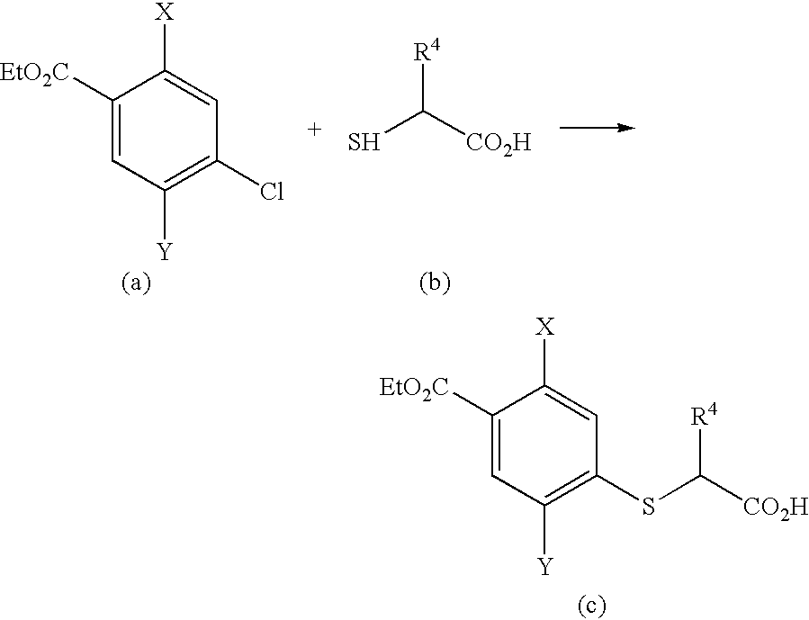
C1([EtO2C])=CC([Y])=C(Cl)C=C1[X].SC([CO2H])[R4].C1([EtO2C])=CC([Y])=C(SC([CO2H])[R4])C=C1[X]
